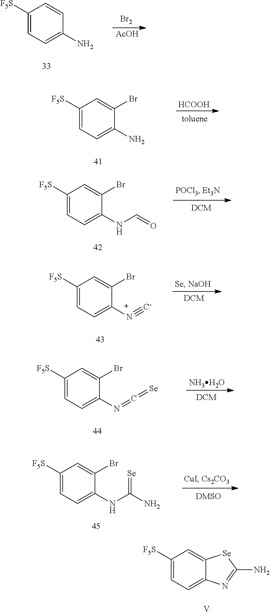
C1=C(N)C=CC([F5S])=C1.[Br2].[AcOH].C1=C(N)C(Br)=CC([F5S])=C1.[HCOOH].C1=C(NC=O)C(Br)=CC([F5S])=C1.C1=C([N+]#[C-])C(Br)=CC([F5S])=C1.C1=C(N=C=[Se])C(Br)=CC([F5S])=C1.[NH3H2O].C1=C(NC(N)=[Se])C(Br)=CC([F5S])=C1.C1=C2C(=CC([F5S])=C1)[Se]C(N)=N2.[V]
